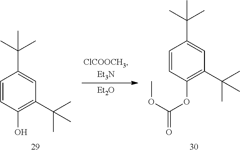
C1=CC(O)=C(C(C)(C)C)C=C1C(C)(C)C.[Et2O].C1=CC(OC(OC)=O)=C(C(C)(C)C)C=C1C(C)(C)C
